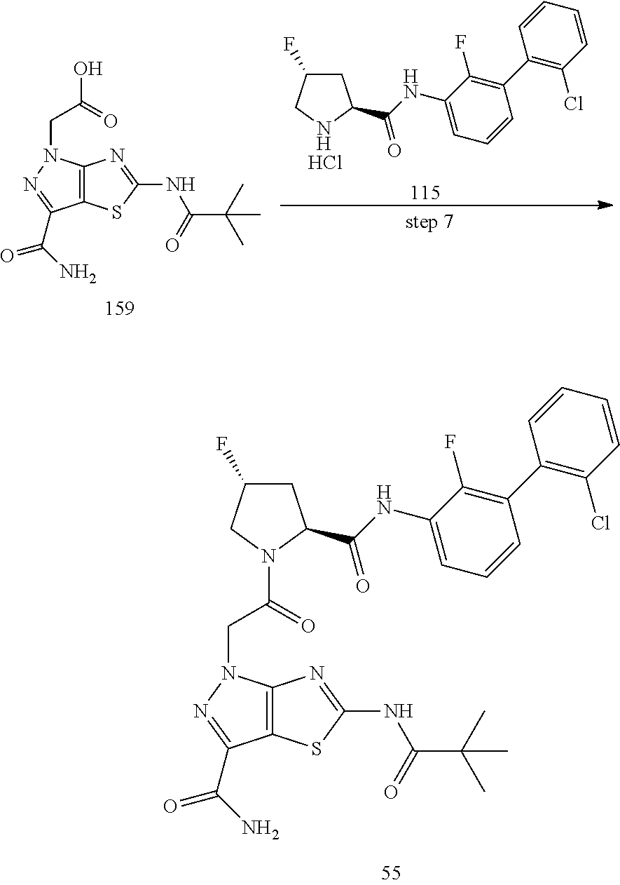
C1C(F)CNC1C(NC1=CC=CC(C2=C(Cl)C=CC=C2)=C1F)=O.Cl.C12=C(N(CC(O)=O)N=C1C(N)=O)N=C(NC(C(C)(C)C)=O)S2.C1C(F)CN(C(CN2C3=C(C(C(N)=O)=N2)SC(NC(C(C)(C)C)=O)=N3)=O)C1C(NC1=CC=CC(C2=C(Cl)C=CC=C2)=C1F)=O
